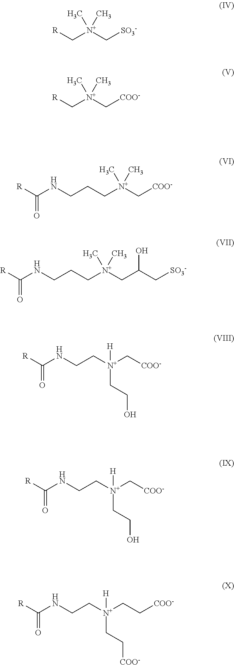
[R]C[N+](C[SO3-])(C)C.[R]C[N+](C[COO-])(C)C.C(C[N+](C[COO-])(C)C)CNC([R])=O.C(C[N+](CC(C[SO3-])O)(C)C)CNC([R])=O.C([N+](C[COO-])([H])CCO)CNC([R])=O.C([N+](C[COO-])([H])CCO)CNC([R])=O.C([N+](CC[COO-])([H])CC[COO-])CNC([R])=O
